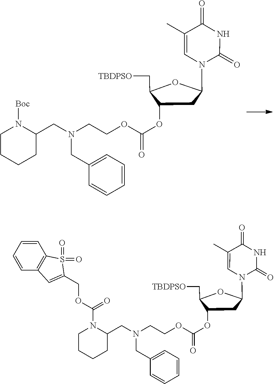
C(C1=CC=CC=C1)N(CCOC(=O)OC1C(C[TBDPSO])OC(N2C(=O)NC(=O)C(C)=C2)C1)CC1N([Boc])CCCC1.C(C1=CC=CC=C1)N(CCOC(=O)OC1C(C[TBDPSO])OC(N2C(=O)NC(=O)C(C)=C2)C1)CC1N(C(=O)OCC2=CC3=C(S2(=O)=O)C=CC=C3)CCCC1
